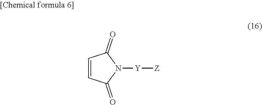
C1=CC(=O)N([Y][Z])C1=O
